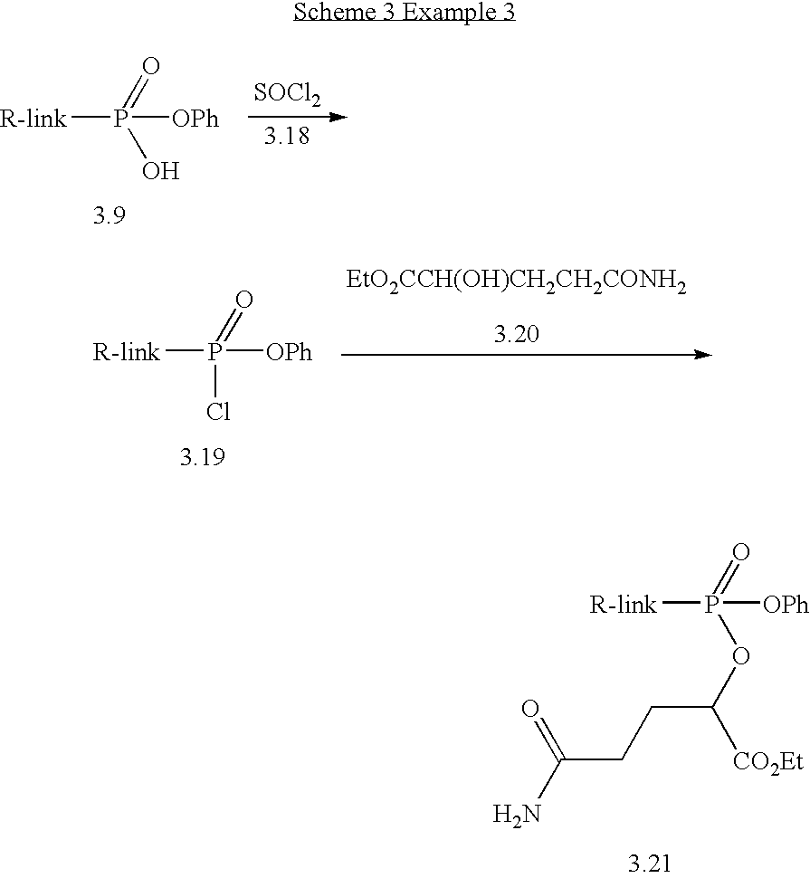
[R-link]P([OPh])(=O)OC([CO2Et])CCC(N)=O.[R-link]P([OPh])(=O)O.[SOCl2].[R-link]P([OPh])(=O)Cl
